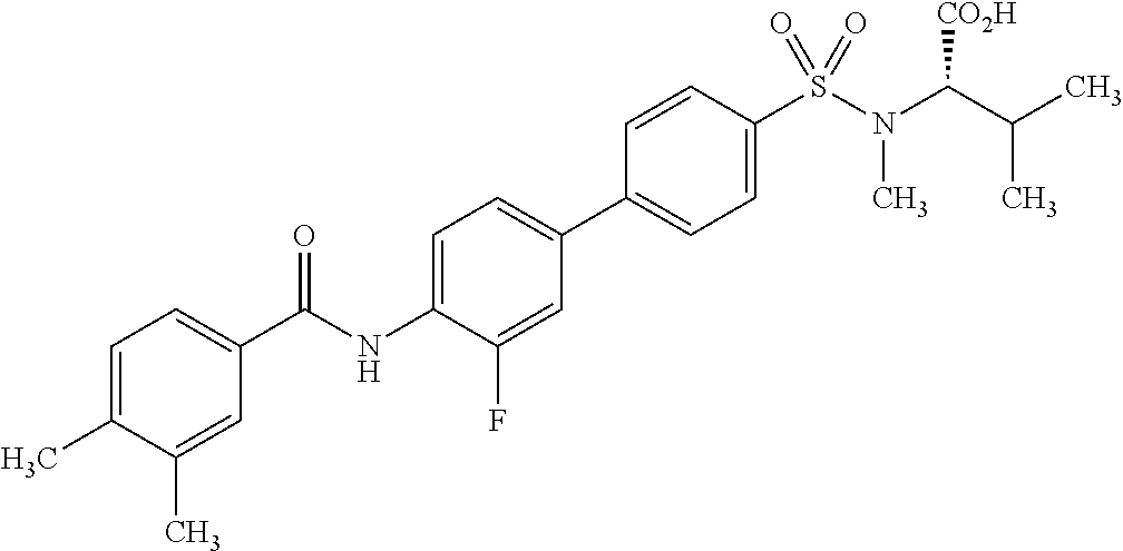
C1(C(NC2=CC=C(C3=CC=C(S(N(C(C(C)C)[CO2H])C)(=O)=O)C=C3)C=C2F)=O)=CC=C(C)C(C)=C1
